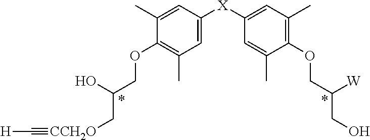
C1(C)=CC([X]C2=CC(C)=C(OCC([W])CO)C(C)=C2)=CC(C)=C1OCC(O)C[CCH2O]#C[H]
